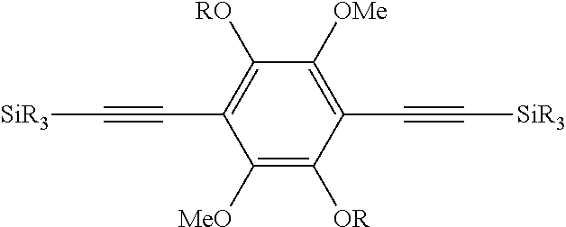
C1([MeO])=C([OR])C(C#C[SiR3])=C([OMe])C([RO])=C1C#C[SiR3]
